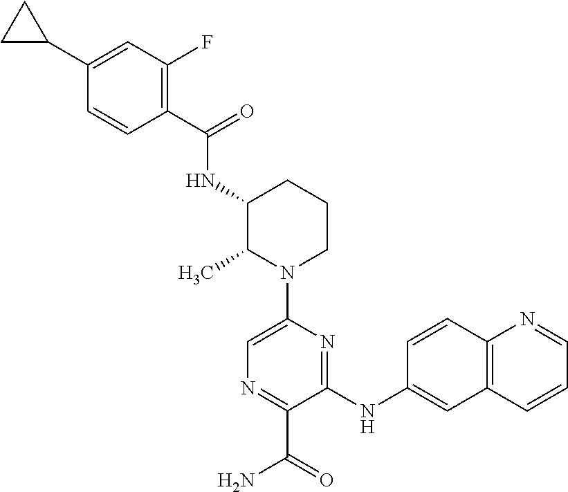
C1(NC2=CC3=C(C=C2)N=CC=C3)=NC(N2CCCC(NC(C3=C(F)C=C(C4CC4)C=C3)=O)C2C)=CN=C1C(=O)N
